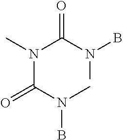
O=C(N(B)C)N(C)C(N(C)B)=O
